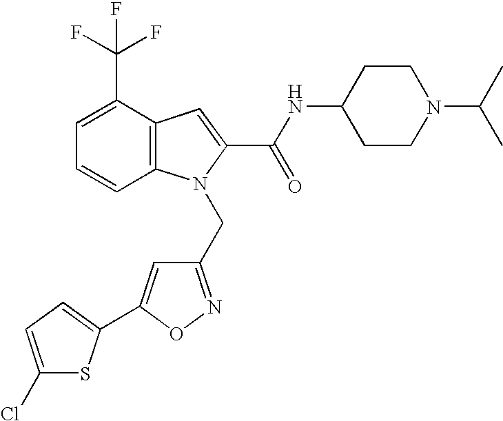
C1CN(C(C)C)CCC1NC(C1=CC2=C(N1CC1=NOC(C3=CC=C(Cl)S3)=C1)C=CC=C2C(F)(F)F)=O
